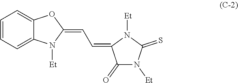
C1=CC=C2C(=C1)OC(=CC=C1C(=O)N([Et])C(=S)N1[Et])N2[Et]
